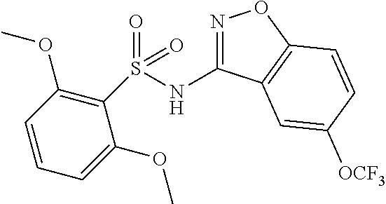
C1=CC=C(OC)C(S(NC2=NOC3=C2C=C([OCF3])C=C3)(=O)=O)=C1OC
